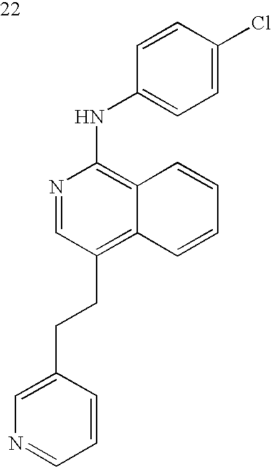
C1=C(CCC2=C3C(=C(NC4=CC=C(Cl)C=C4)N=C2)C=CC=C3)C=CC=N1
